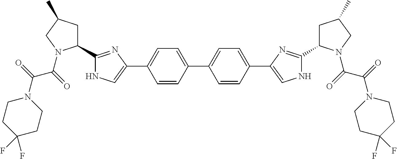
N1C(C2CC(C)CN2C(C(=O)N2CCC(F)(F)CC2)=O)=NC(C2=CC=C(C3=CC=C(C4=CNC(C5CC(C)CN5C(C(N5CCC(F)(F)CC5)=O)=O)=N4)C=C3)C=C2)=C1
